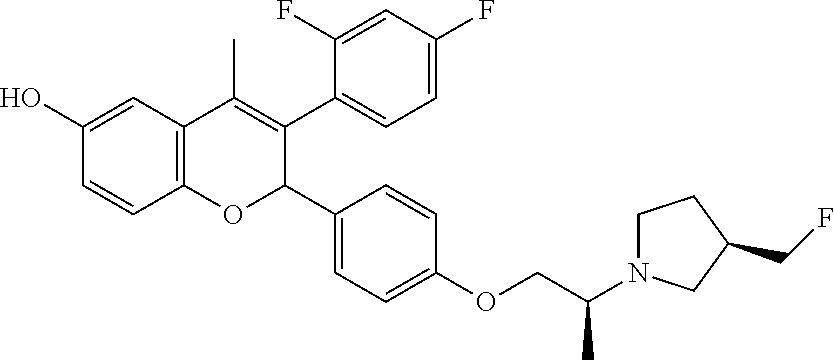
C12=C(C=C(O)C=C1)C(C)=C(C1=CC=C(F)C=C1F)C(C1=CC=C(OCC(N3CCC(CF)C3)C)C=C1)O2
